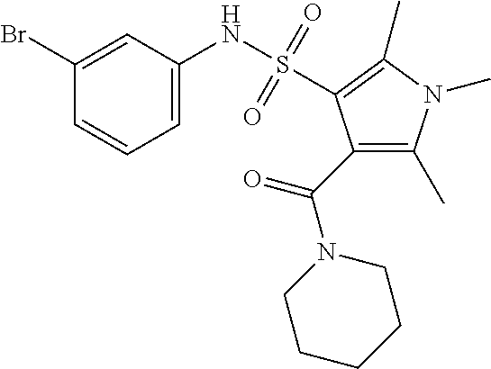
C1(C(=O)N2CCCCC2)=C(C)N(C)C(C)=C1S(NC1=CC=CC(Br)=C1)(=O)=O
